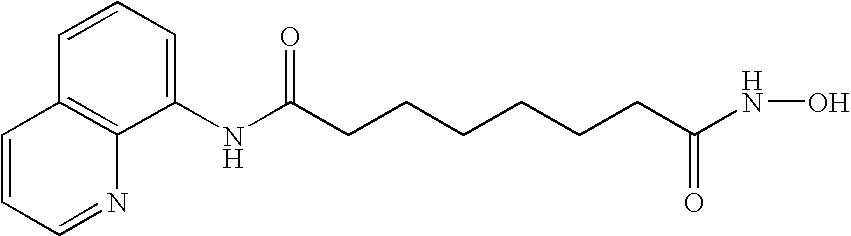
C1=CC=C(NC(CCCCCCC(=O)NO)=O)C2=C1C=CC=N2
